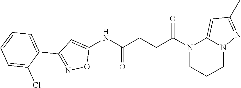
C1(NC(CCC(N2CCCN3C2=CC(C)=N3)=O)=O)=CC(C2=CC=CC=C2Cl)=NO1
